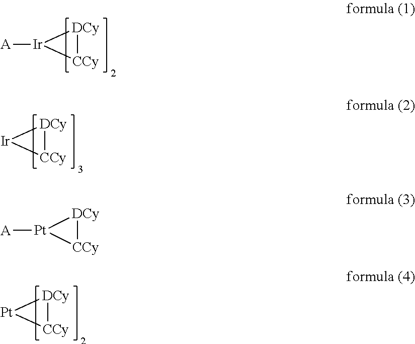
[A][Ir]1[DCy][CCy]1.[Ir]1[DCy][CCy]1.[Pt]1[DCy][CCy]1.[A][Pt]1[DCy][CCy]1
